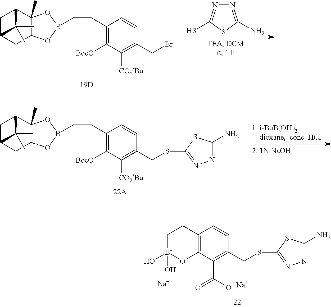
[Na].[Na].S(CC1=C(C(O)=O)C2=C(C=C1)CC[B-](O)(O)O2)C1=NN=C(N)S1.C1C2CC3C(C)(C1C2(C)C)OB(CCC1=C([BocO])C([CO2tBu])=C(CBr)C=C1)O3.N1=C(N)SC(S)=N1.C1C2CC3C(C)(C1C2(C)C)OB(CCC1=C([BocO])C([CO2tBu])=C(CSC2=NN=C(N)S2)C=C1)O3
